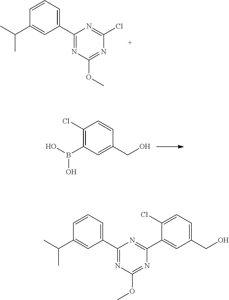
C1(C2=CC=CC(C(C)C)=C2)=NC(OC)=NC(Cl)=N1.C1(B(O)O)=C(Cl)C=CC(CO)=C1.C1(C2=CC=CC(C(C)C)=C2)=NC(OC)=NC(C2=CC(CO)=CC=C2Cl)=N1
